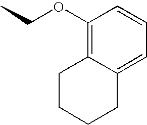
CCOC1=C2C(=CC=C1)CCCC2
